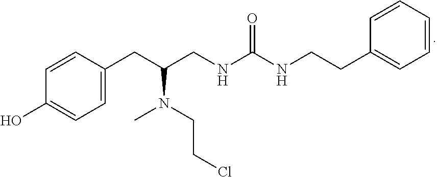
C1=CC(O)=CC=C1CC(CNC(NCCC1=CC=CC=C1)=O)N(CCCl)C
